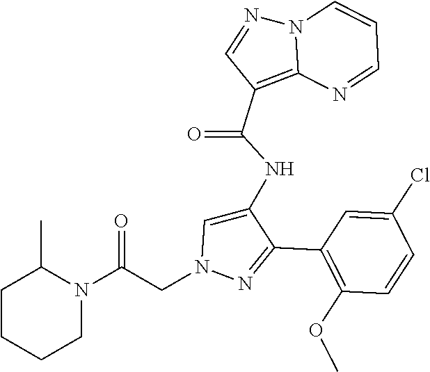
C1(C2=NN(CC(N3C(C)CCCC3)=O)C=C2NC(C2=C3N(N=C2)C=CC=N3)=O)=C(OC)C=CC(Cl)=C1
